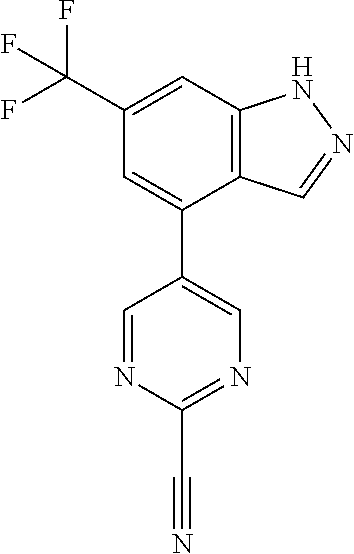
C12=C(C=C(C(F)(F)F)C=C1C1=CN=C(C#N)N=C1)NN=C2
